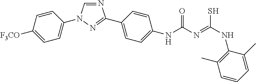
N1=CN(C2=CC=C([F3CO])C=C2)N=C1C1=CC=C(NC(=O)N=C(NC2=C(C)C=CC=C2C)S)C=C1
